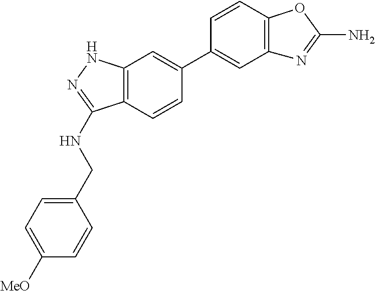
C1=CC(C2=CC3=C(C=C2)C(NCC2=CC=C([MeO])C=C2)=NN3)=CC2=C1OC(N)=N2
